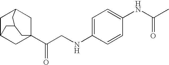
C1C2CC3(C(CNC4=CC=C(NC(C)=O)C=C4)=O)CC1CC(C2)C3
